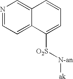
N1=CC=C2C(=C1)C=CC=C2[O2S][N-an][ak]
